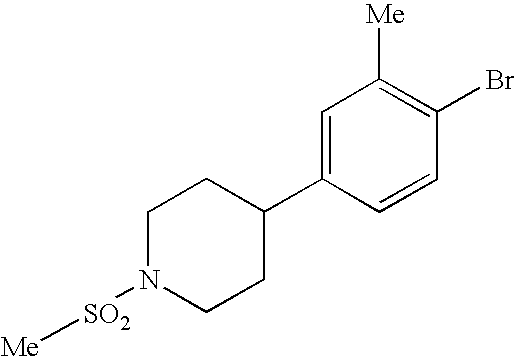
[SO2](N1CCC(C2=CC([Me])=C(Br)C=C2)CC1)[Me]
